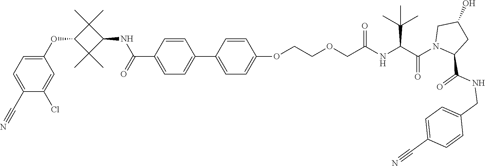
C1(C2=CC=C(OCCOCC(NC(C(N3CC(O)CC3C(NCC3=CC=C(C#N)C=C3)=O)=O)C(C)(C)C)=O)C=C2)=CC=C(C(NC2C(C)(C)C(OC3=CC=C(C#N)C(Cl)=C3)C2(C)C)=O)C=C1
